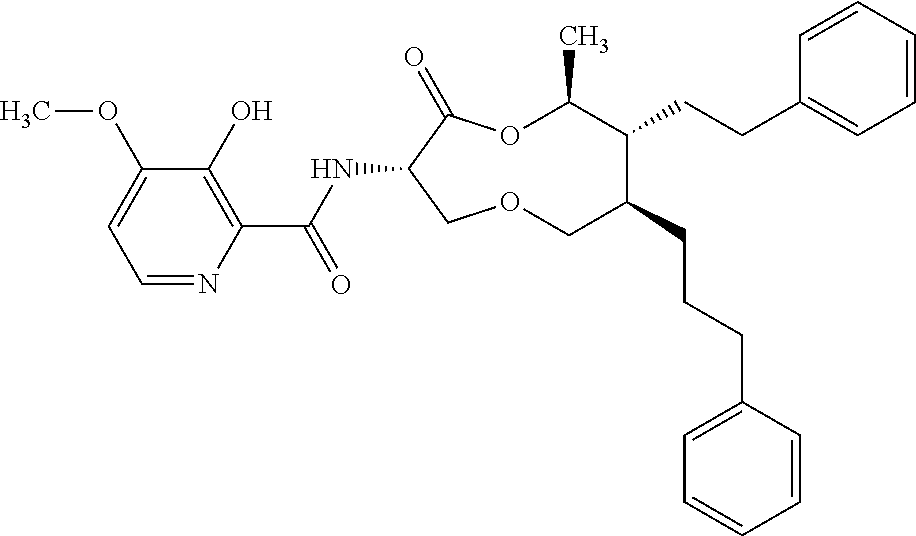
C1(O)=C(C(NC2C(=O)OC(C)C(CCC3=CC=CC=C3)C(CCCC3=CC=CC=C3)COC2)=O)N=CC=C1OC
